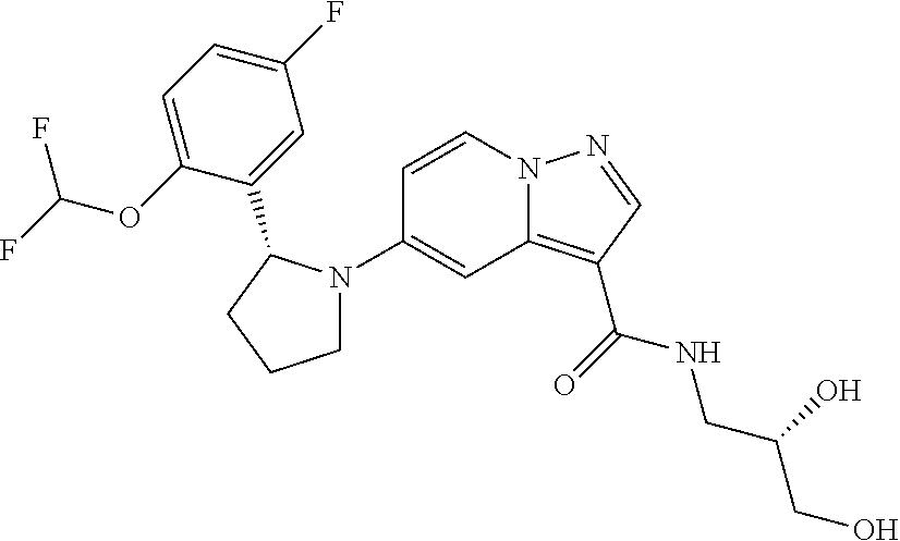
N12C(=C(C(=O)NCC(CO)O)C=N1)C=C(N1CCCC1C1=CC(F)=CC=C1OC(F)F)C=C2
